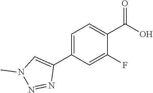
C1(C2=CN(C)N=N2)=CC=C(C(=O)O)C(F)=C1
